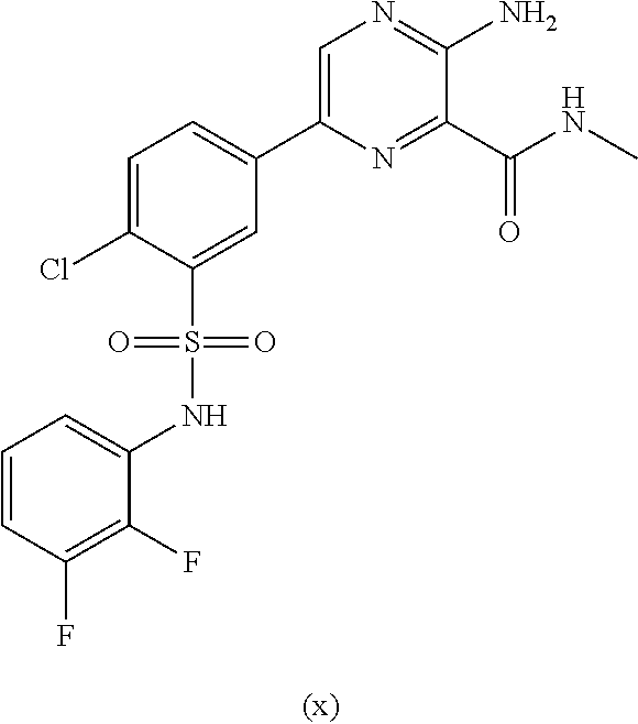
C1=C(Cl)C(S(NC2=CC=CC(F)=C2F)(=O)=O)=CC(C2=CN=C(N)C(C(NC)=O)=N2)=C1
